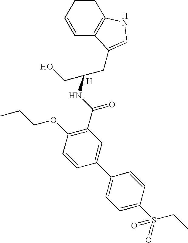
CCCOC1=C(C(NC(CC2=CNC3=C2C=CC=C3)CO)=O)C=C(C2=CC=C(S(=O)(CC)=O)C=C2)C=C1.[H]
